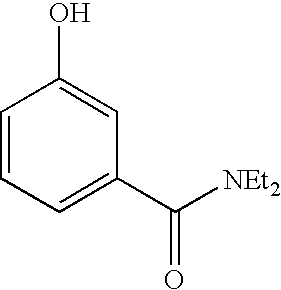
C1=CC=C(C([NEt2])=O)C=C1O
